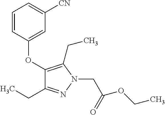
C1(OC2=CC([CN])=CC=C2)=C(CC)N(CC(OCC)=O)N=C1CC
